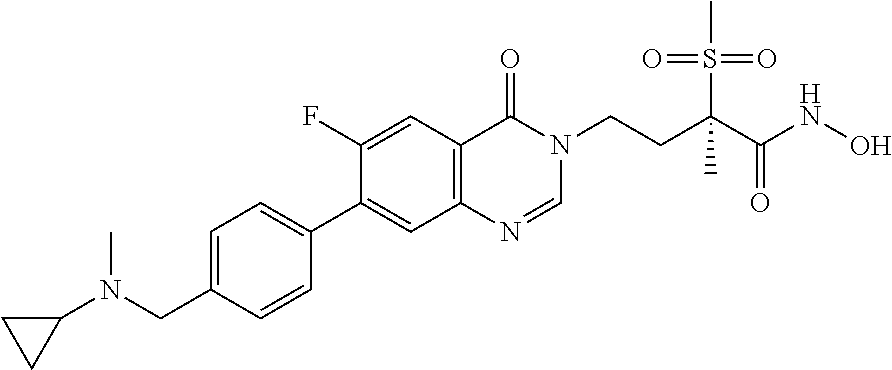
CN(CC1=CC=C(C2=CC3=C(C=C2F)C(=O)N(CCC(S(C)(=O)=O)(C(=O)NO)C)C=N3)C=C1)C1CC1
